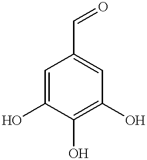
C1=C(O)C(O)=C(O)C=C1C=O
